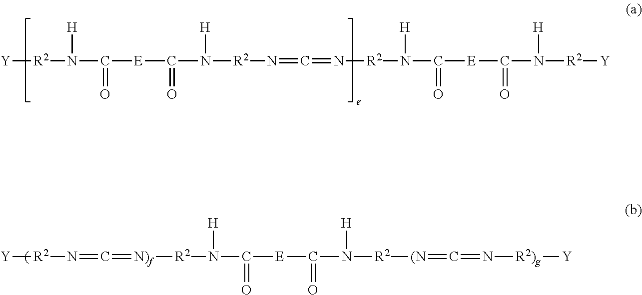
[Y][R2]N([H])C(=O)[E]C(=O)N([H])[R2]N=C=N[R2]N([H])C(=O)[E]C(=O)N([H])[R2][Y].[Y][R2]N=C=[N)f][R2]N([H])C(=O)[E]C(=O)N([H])[R2][(N]=C=N[R2)g][Y]
